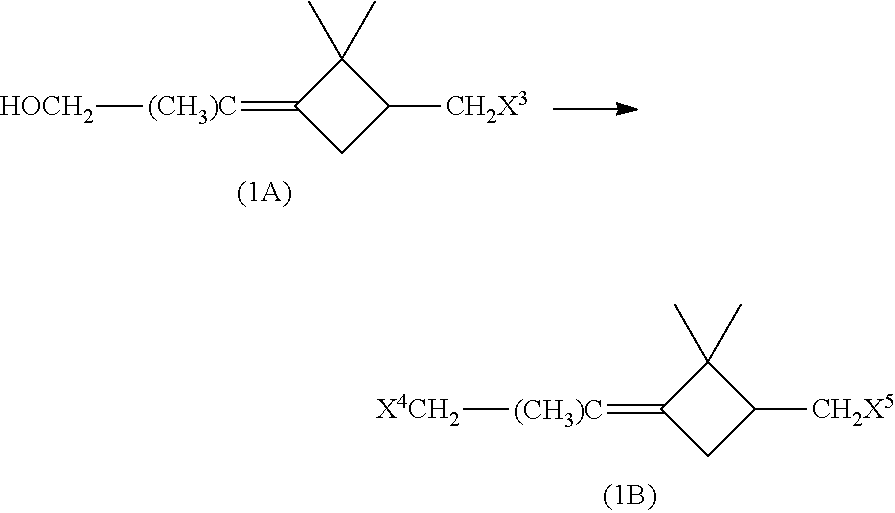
C1C([CH2X3])C(C)(C)C1=[(CH3)C][HOCH2].C1C([CH2X5])C(C)(C)C1=[(CH3)C][X4CH2]
